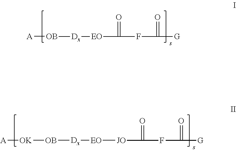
[A][OB][Dx][EO]C(=O)FC(=O)[G].[OK]([OB][Dx][EO][JO]C(=O)FC(=O)[G])[A]
